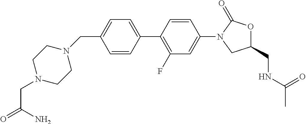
C1(CN2CCN(CC(=O)N)CC2)=CC=C(C2=C(F)C=C(N3CC(CNC(C)=O)OC3=O)C=C2)C=C1
